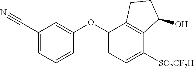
C1(C#N)=CC=CC(OC2=CC=C([SO2CF2H])C3=C2CCC3O)=C1
